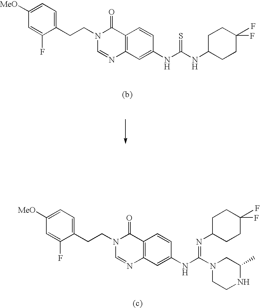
C1([MeO])=CC=C(CCN2C=NC3=C(C2=O)C=CC(NC(NC2CCC(F)(F)CC2)=S)=C3)C(F)=C1.C1([MeO])=CC=C(CCN2C=NC3=C(C2=O)C=CC(NC(=NC2CCC(F)(F)CC2)N2CCNC(C)C2)=C3)C(F)=C1
